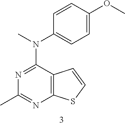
CN(C1=CC=C(OC)C=C1)C1=NC(C)=NC2=C1C=CS2
